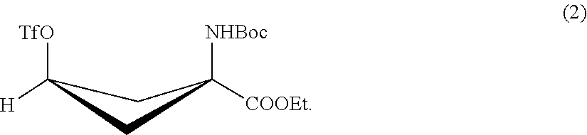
C1([TfO])([H])CC([NHBoc])([COOEt])C1
